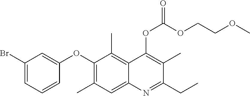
C1(Br)=CC=CC(OC2=C(C)C=C3C(=C2C)C(OC(OCCOC)=O)=C(C)C(CC)=N3)=C1
